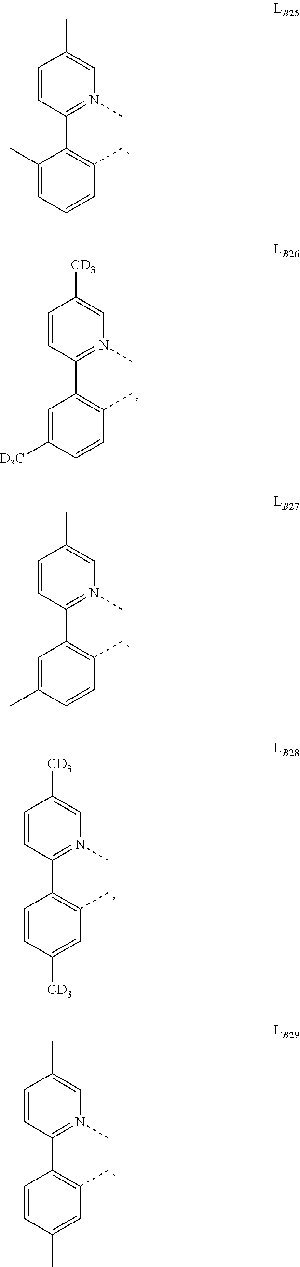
C1=CC(C2=C(C)C=CC=C2C)=N(C)C=C1C.C1=CC(C2=C(C)C=CC([D3C])=C2)=N(C)C=C1[CD3].C1=CC(C2=C(C)C=CC(C)=C2)=N(C)C=C1C.C1=CC(C2=C(C)C=C([CD3])C=C2)=N(C)C=C1[CD3].C1=CC(C2=C(C)C=C(C)C=C2)=N(C)C=C1C
